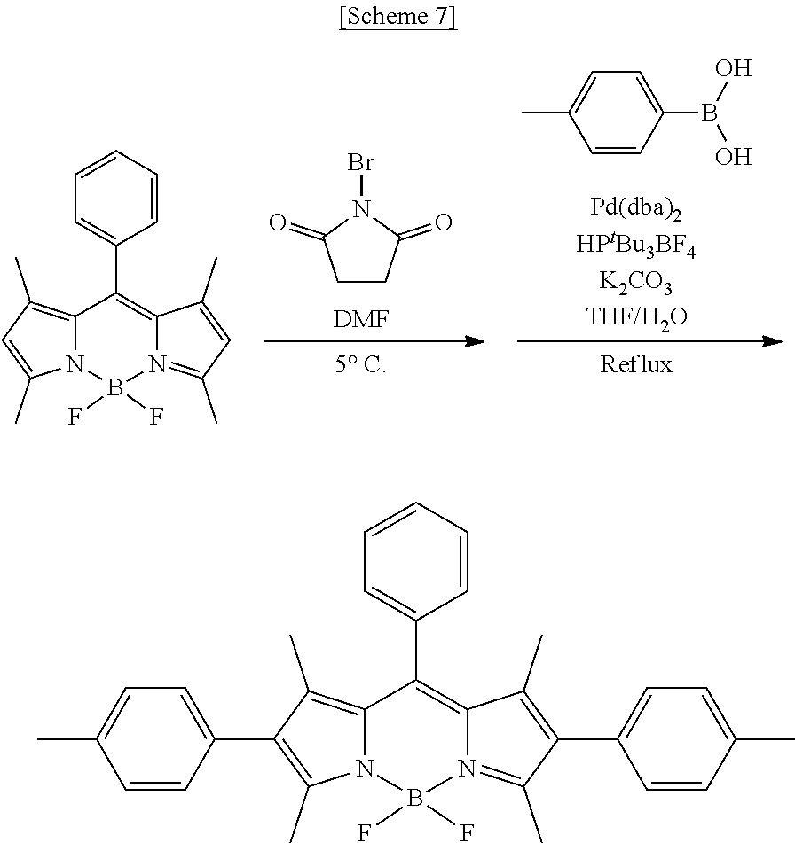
C1CC(=O)N(Br)C1=O.[DMF].C1=CC(B(O)O)=CC=C1C.C12=C(C)C=C(C)N1B(F)(F)N1=C(C)C=C(C)C1=C2C1=CC=CC=C1.C12=C(C)C(C3=CC=C(C)C=C3)=C(C)N1B(F)(F)N1=C(C)C(C3=CC=C(C)C=C3)=C(C)C1=C2C1=CC=CC=C1
